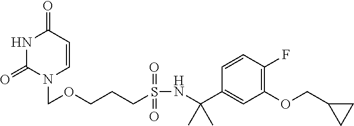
N1C(=O)N(COCCCS(NC(C2=CC(OCC3CC3)=C(F)C=C2)(C)C)(=O)=O)C=CC1=O
